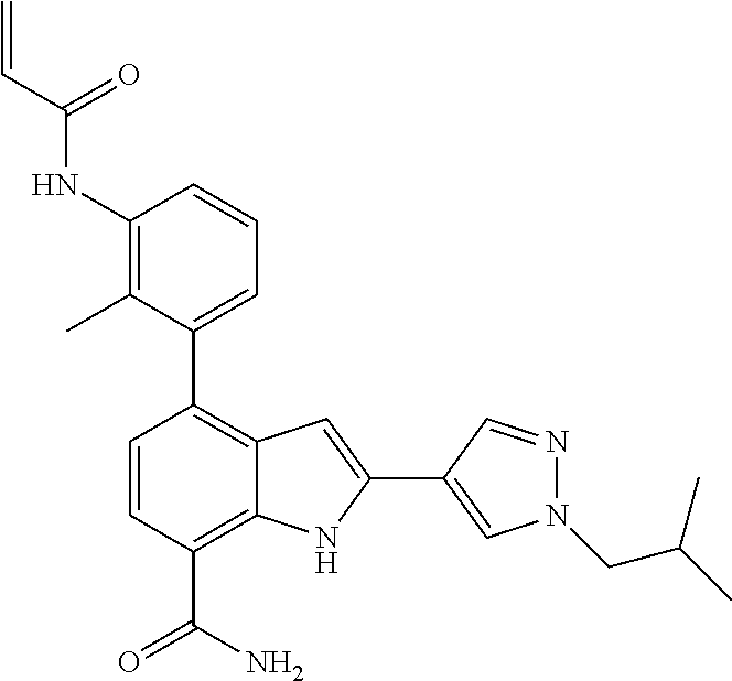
C1(NC(C=C)=O)=C(C)C(C2=C3C(=C(C(N)=O)C=C2)NC(C2=CN(CC(C)C)N=C2)=C3)=CC=C1
